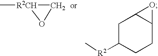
C[R2CH]1OC1.C1C([R2]C)CCC2C1O2
